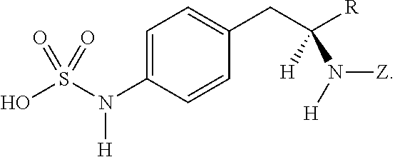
OS(N(C1=CC=C(CC([R])(N([H])[Z])[H])C=C1)[H])(=O)=O
